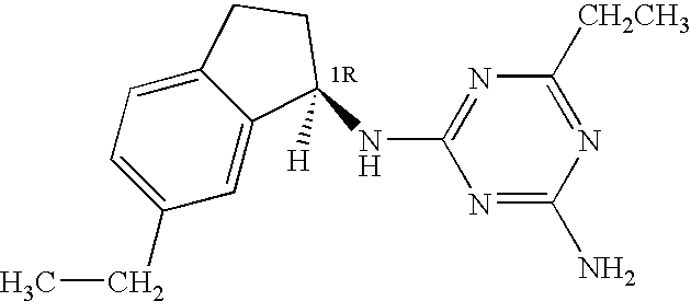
C1(CC)=CC=C2C(=C1)C(NC1=NC([CH2CH3])=NC(N)=N1)([H])CC2
